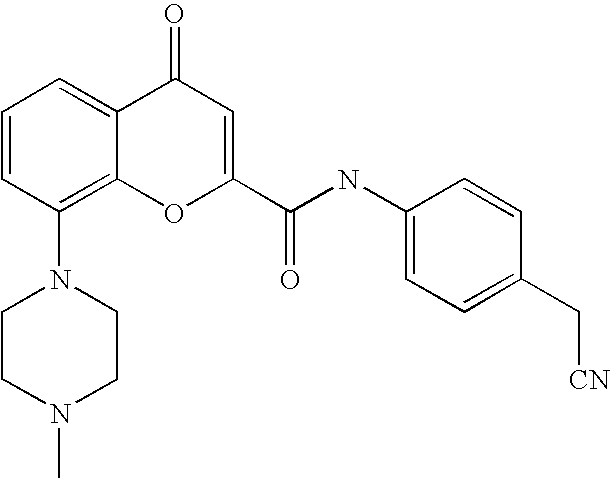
C1CN(C)CCN1C1=C2C(=CC=C1)C(=O)C=C(C(NC1=CC=C(C[CN])C=C1)=O)O2
